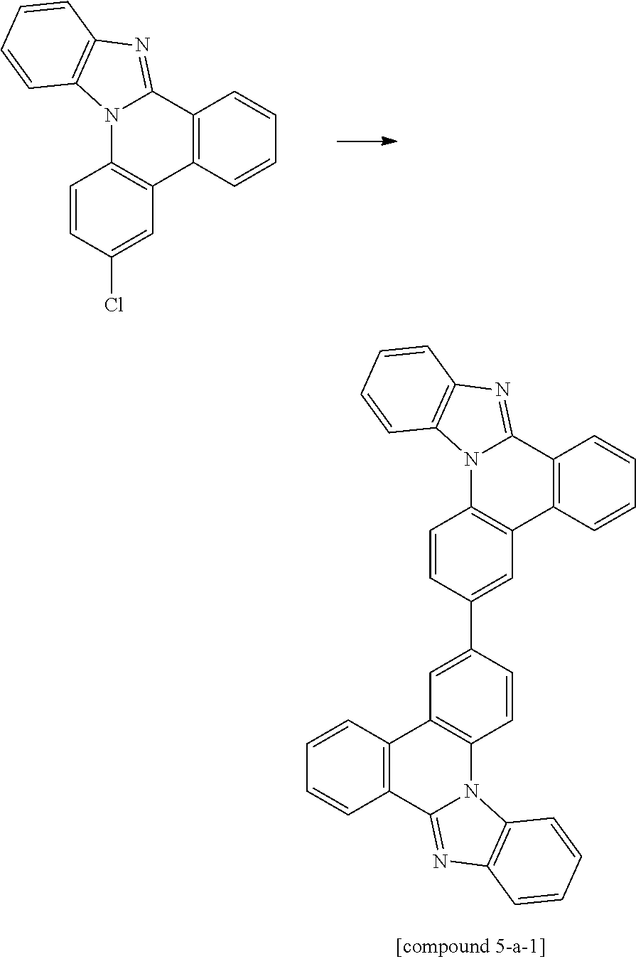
N12C3=C(C4=C(C1=NC1=C2C=CC=C1)C=CC=C4)C=C(Cl)C=C3.C1=CC2=C(C=C1)C1=NC3=C(N1C1=C2C=C(C2=CC4=C(C=C2)N2C(=NC5=C2C=CC=C5)C2=C4C=CC=C2)C=C1)C=CC=C3
